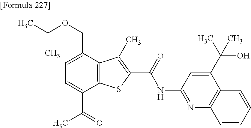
C1=C(C(=O)C)C2=C(C(COC(C)C)=C1)C(C)=C(C(=O)NC1=NC3=C(C(C(C)(O)C)=C1)C=CC=C3)S2
